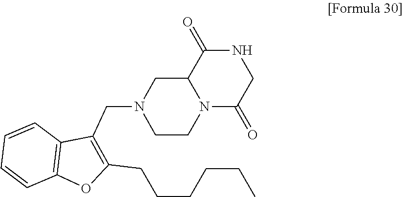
C1=CC2=C(C=C1)C(CN1CCN3C(C1)C(=O)NCC3=O)=C(CCCCCC)O2
